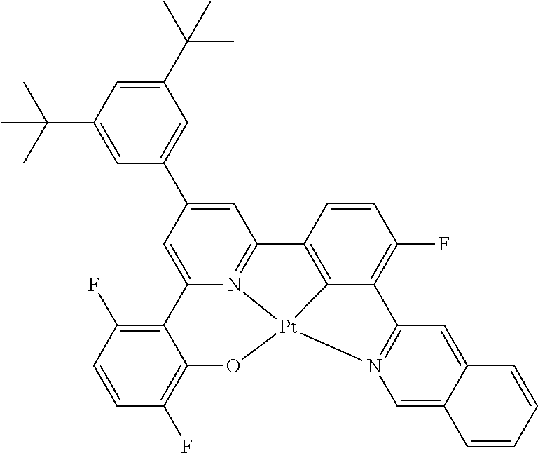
C1=C(C2=CC(C(C)(C)C)=CC(C(C)(C)C)=C2)C=C2N3=C1C1=C4C(=C(F)C=C1)C1=N(C=C5C(=C1)C=CC=C5)[Pt]34OC1=C(F)C=CC(F)=C21
